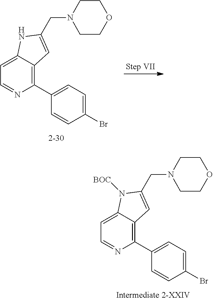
C12=CC=NC(C3=CC=C(Br)C=C3)=C1C=C(CN1CCOCC1)N2[BOC].C12=CC=NC(C3=CC=C(Br)C=C3)=C1C=C(CN1CCOCC1)N2
